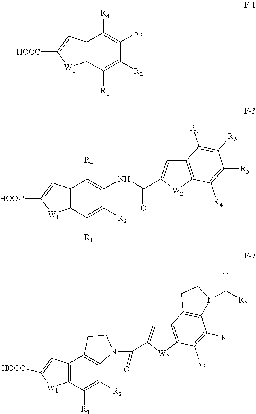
C12=C(C([R1])=C([R2])C([R3])=C1[R4])[W1]C([HOOC])=C2.[HOOC]C1=CC2=C(C([R1])=C([R2])C(NC(=O)C3=CC4=C([W2]3)C([R4])=C([R5])C([R6])=C4[R7])=C2[R4])[W1]1.[HOOC]C1=CC2=C(C([R1])=C([R2])C3=C2CCN3C(C2=CC3=C([W2]2)C([R3])=C([R4])C2=C3CCN2C([R5])=O)=O)[W1]1
